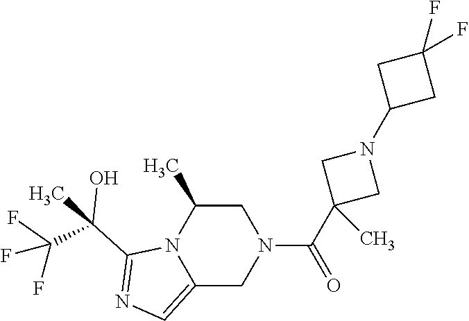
C1(C(C)(C(F)(F)F)O)=NC=C2N1C(C)CN(C(C1(C)CN(C3CC(F)(F)C3)C1)=O)C2
